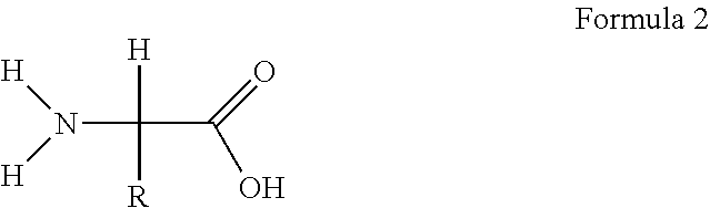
C(C(=O)O)([H])(N([H])[H])[R]
